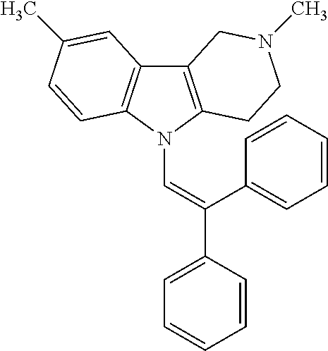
C12=C(N(C=C(C3=CC=CC=C3)C3=CC=CC=C3)C3=C1C=C(C)C=C3)CCN(C)C2
